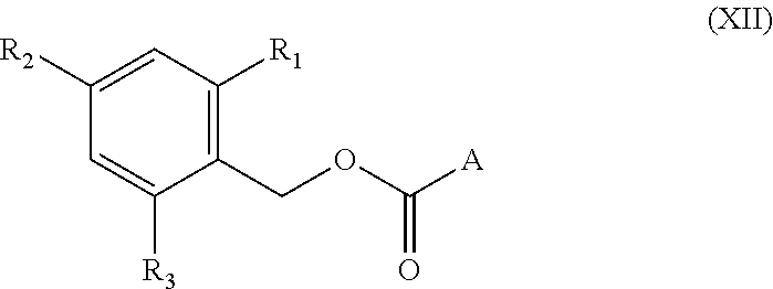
C1([R2])=CC([R1])=C(COC([A])=O)C([R3])=C1
